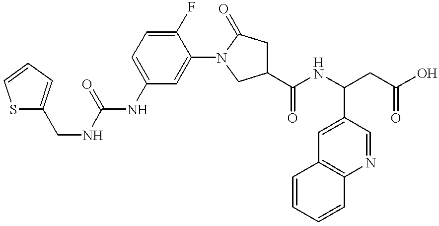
S1C(CNC(=O)NC2=CC=C(F)C(N3CC(C(NC(CC(O)=O)C4=CC5=C(N=C4)C=CC=C5)=O)CC3=O)=C2)=CC=C1
